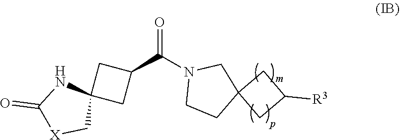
O=C(N1CCC2(C1)CC([R3])C2)C1CC2(C1)NC(=O)[X]C2
